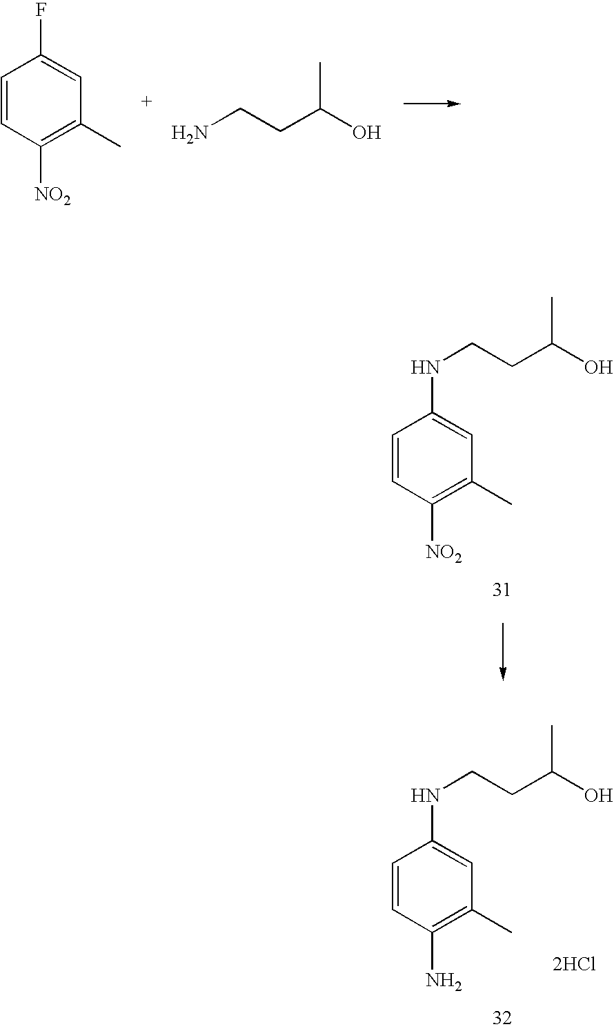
N(CCC(O)C)C1=CC(C)=C([NO2])C=C1.[2HCl].N(CCC(O)C)C1=CC(C)=C(N)C=C1.C1=CC([NO2])=C(C)C=C1F.NCCC(O)C
